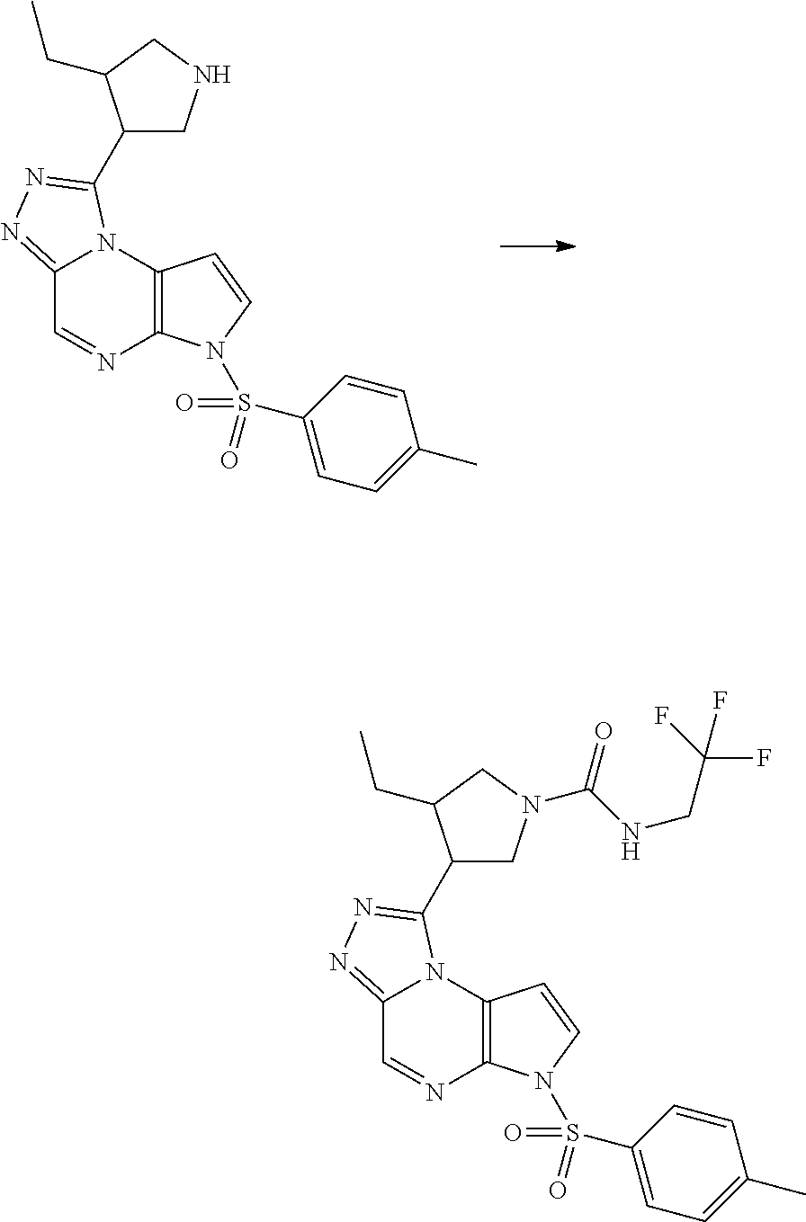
C12=C(N3C(=NN=C3C3CNCC3CC)C=N1)C=CN2S(=O)(=O)C1=CC=C(C)C=C1.C12=C(N3C(=NN=C3C3CN(C(=O)NCC(F)(F)F)CC3CC)C=N1)C=CN2S(=O)(=O)C1=CC=C(C)C=C1
